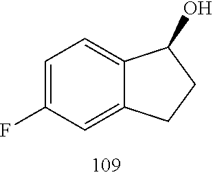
C1=C(F)C=C2C(=C1)C(O)CC2
